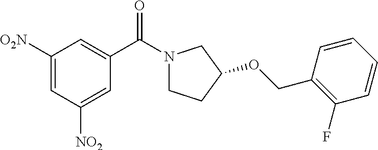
C1([O2N])=CC([NO2])=CC(C(N2CCC(OCC3=C(F)C=CC=C3)C2)=O)=C1
